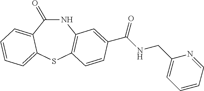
C1(=O)NC2=C(SC3=CC=CC=C13)C=CC(C(NCC1=CC=CC=N1)=O)=C2
